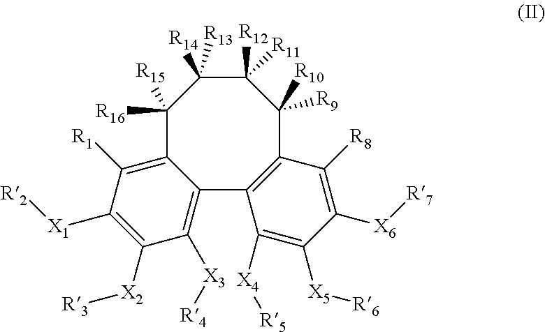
C1([R16])([R15])C2=C([R1])C([X1][R2])=C([X2][R3])C([X3][R4])=C2C2=C(C([R10])([R9])C([R12])([R11])C1([R14])[R13])C([R8])=C([X6][R7])C([X5][R6])=C2[X4][R5]
